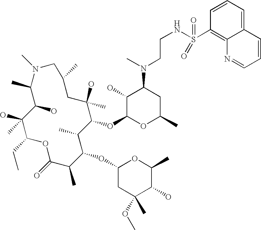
OC1C(C)N(C)CC(C)CC(O)(C)C(OC2OC(C)CC(N(C)CCNS(C3=C4C(=CC=C3)C=CC=N4)(=O)=O)C2O)C(C)C(OC2CC(C)(OC)C(O)C(C)O2)C(C)C(=O)OC(CC)C1(O)C
